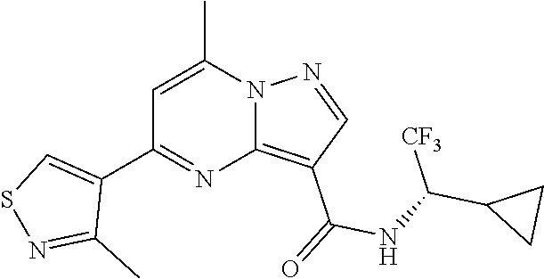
C12=C(C(=O)NC(C3CC3)[CF3])C=NN1C(C)=CC(C1=CSN=C1C)=N2
